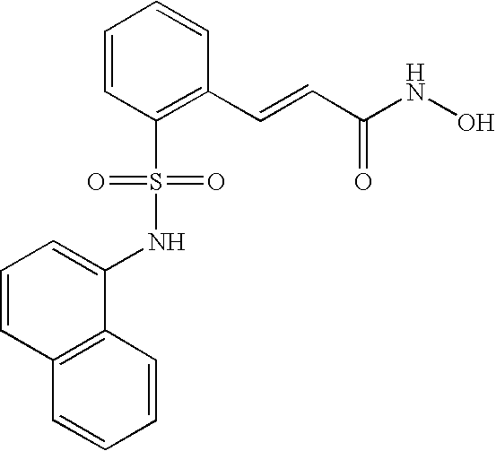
C1=CC(S(=O)(=O)NC2=CC=CC3=C2C=CC=C3)=C(C=CC(NO)=O)C=C1
